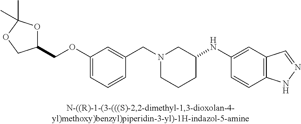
N1(CC2=CC(OCC3OC(C)(C)OC3)=CC=C2)CCCC(NC2=CC3=C(C=C2)NN=C3)C1
